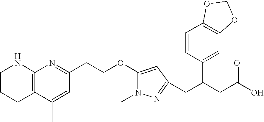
C1CCC2=C(N1)N=C(CCOC1=CC(CC(CC(O)=O)C3=CC4=C(C=C3)OCO4)=NN1C)C=C2C
